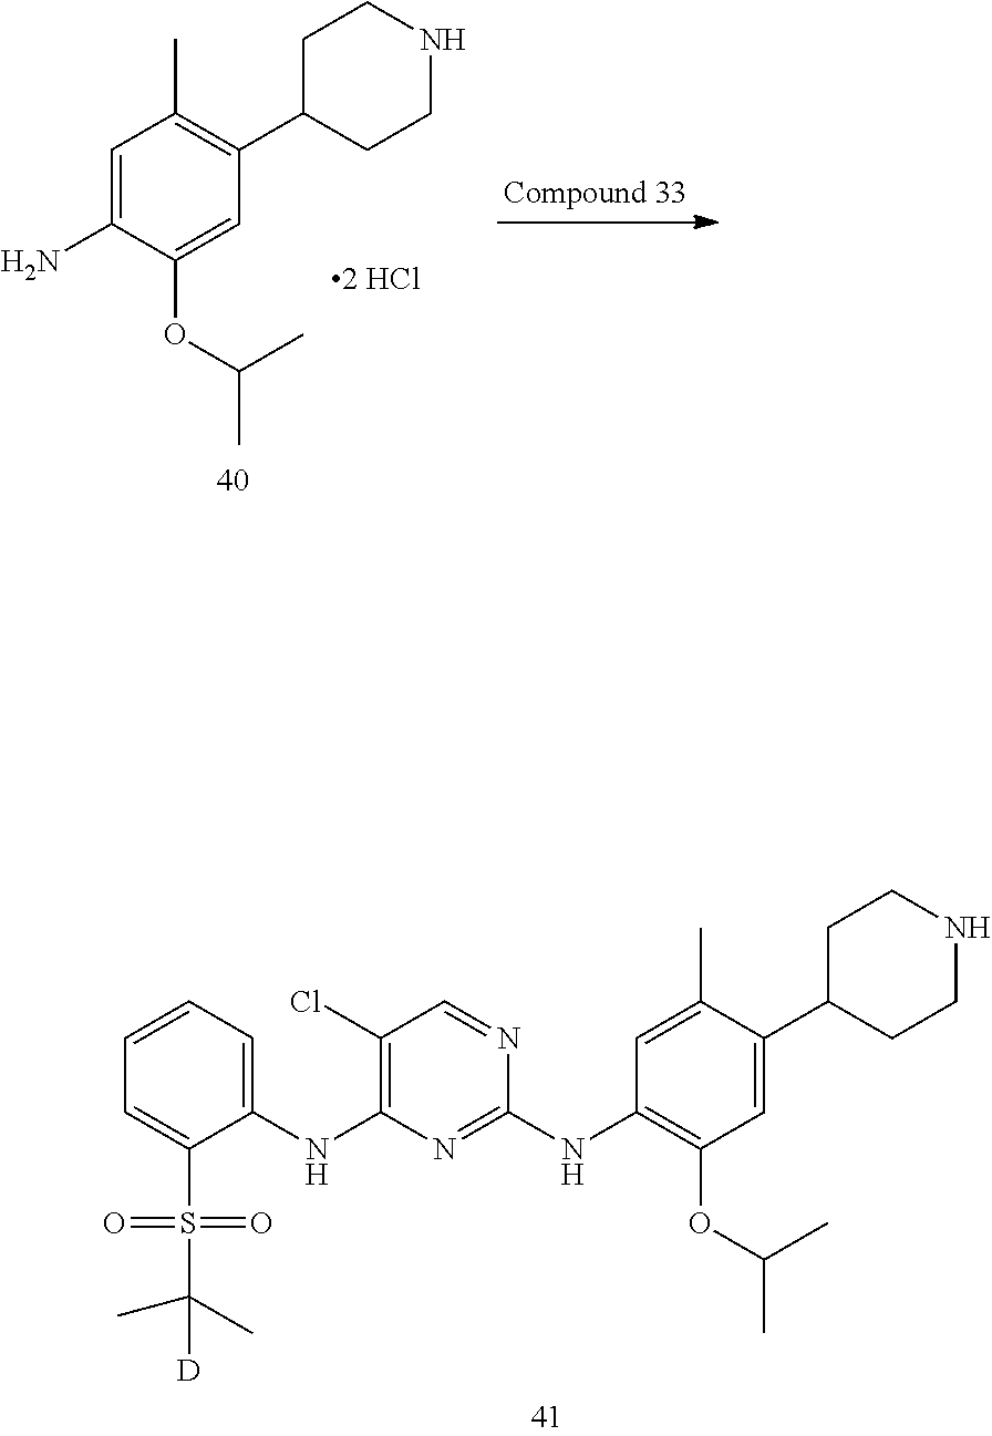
C1=C(N)C(OC(C)C)=CC(C2CCNCC2)=C1C.C1=C(C)C(C2CCNCC2)=CC(OC(C)C)=C1NC1=NC(NC2=CC=CC=C2S(C(C)([D])C)(=O)=O)=C(Cl)C=N1
